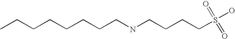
CCCCCCCCNCCCCS(O)(=O)=O
